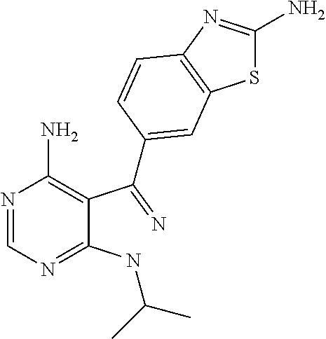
N1=CN=C(NC(C)C)C(C(=N)C2=CC3=C(N=C(N)S3)C=C2)=C1N
